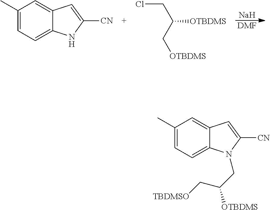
[Na].[DMF].C1(C)=CC=C2C(=C1)C=C([CN])N2.ClCC([OTBDMS])C[OTBDMS].C1(C)=CC=C2C(=C1)C=C([CN])N2CC(C[TBDMSO])[OTBDMS]
